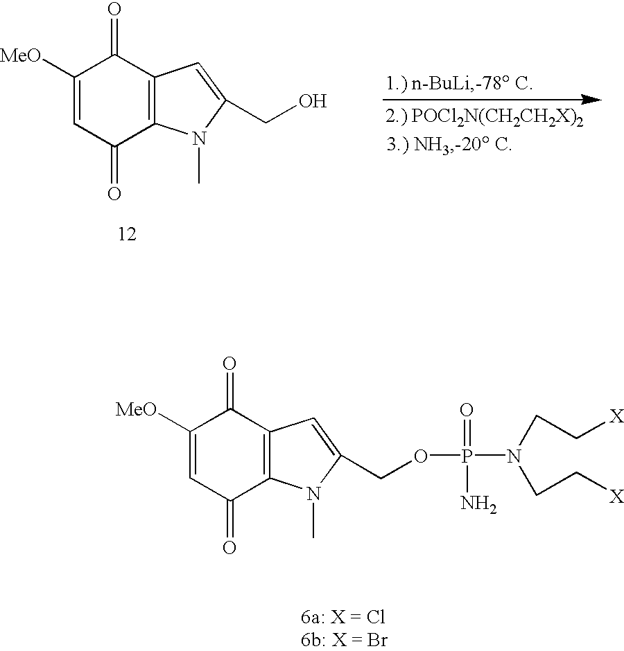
C1([MeO])=CC(=O)C2=C(C1=O)C=C(COP(=O)(N)N(CC[X])CC[X])N2C.C1([MeO])=CC(=O)C2=C(C1=O)C=C(CO)N2C
